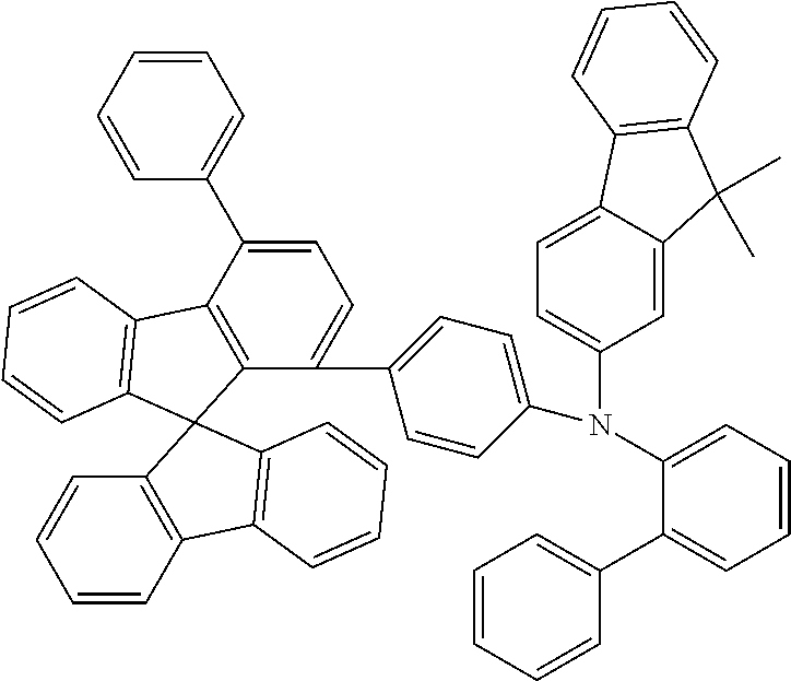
C1=C(C2=CC=CC=C2)C2=C(C(C3=CC=C(N(C4=CC=CC=C4C4=CC=CC=C4)C4=CC=C5C(=C4)C(C)(C)C4=C5C=CC=C4)C=C3)=C1)C1(C3=C2C=CC=C3)C2=C(C3=C1C=CC=C3)C=CC=C2
